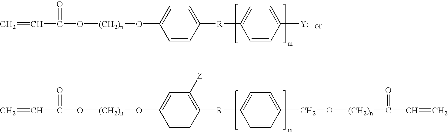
C=CC(O[(CH2)n]OC1=CC=C([R]C2=CC=C([Y])C=C2)C=C1)=O.C=CC(O[(CH2)n]OC1=CC([Z])=C([R]C2=CC=C(CO[(CH2)n]C(C=C)=O)C=C2)C=C1)=O
